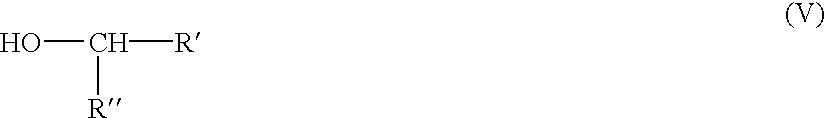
OC([R])[R]
